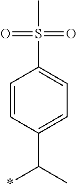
C1=CC(C(*)C)=CC=C1S(C)(=O)=O
